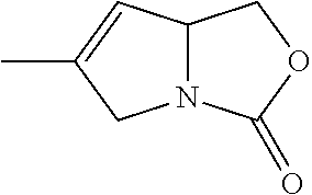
N12C(C=C(C)C1)COC2=O
